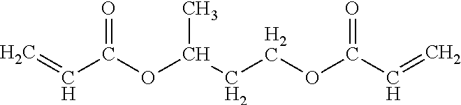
C=CC(OC(CCOC(C=C)=O)C)=O
